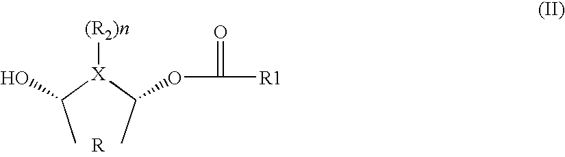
CC([X](C(C)OC([R1])=O)[(R2)n])O
